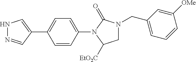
C1(N2C([EtO2C])CN(CC3=CC=CC([OMe])=C3)C2=O)=CC=C(C2=CNN=C2)C=C1
